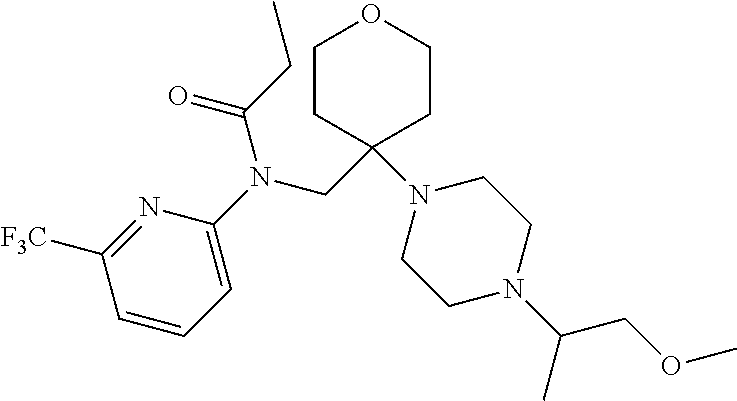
N1=C([F3C])C=CC=C1N(CC1(N2CCN(C(COC)C)CC2)CCOCC1)C(CC)=O
